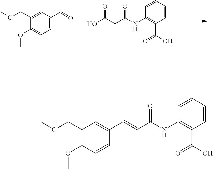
OC(CC(NC1=C(C(O)=O)C=CC=C1)=O)=O.C1(COC)=CC(C=O)=CC=C1OC.C1(COC)=C(OC)C=CC(C=CC(NC2=C(C(O)=O)C=CC=C2)=O)=C1
